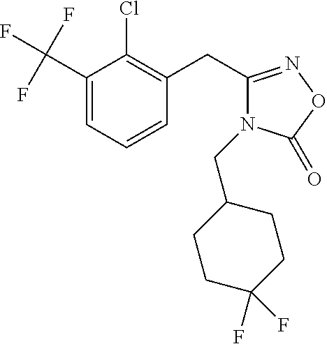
C1(C(F)(F)F)=CC=CC(CC2=NOC(=O)N2CC2CCC(F)(F)CC2)=C1Cl
